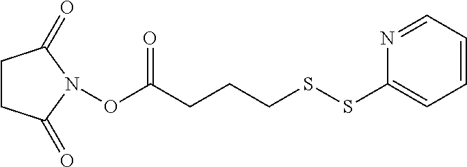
C1CC(=O)N(OC(CCCSSC2=CC=CC=N2)=O)C1=O
